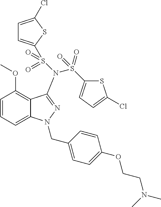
C1=CC=C2C(=C1OC)C(N(S(=O)(C1=CC=C(Cl)S1)=O)S(=O)(=O)C1=CC=C(Cl)S1)=NN2CC1=CC=C(OCCN(C)C)C=C1
